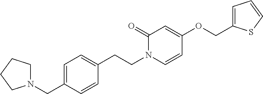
N1(CC2=CC=C(CCN3C=CC(OCC4=CC=CS4)=CC3=O)C=C2)CCCC1
